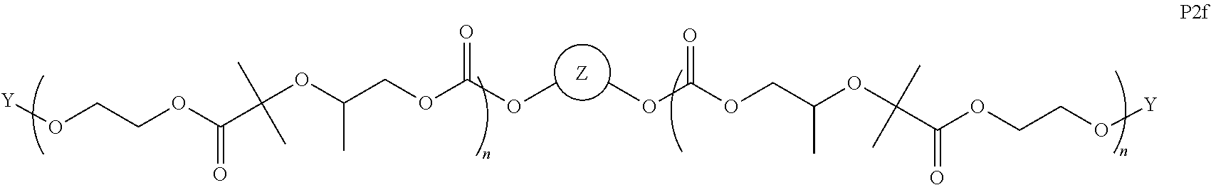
O(CCOC(C(OC(COC(OC)=O)C)(C)C)=O)[Y].[Z].O(CCOC(C(OC(COC(OC)=O)C)(C)C)=O)[Y]
